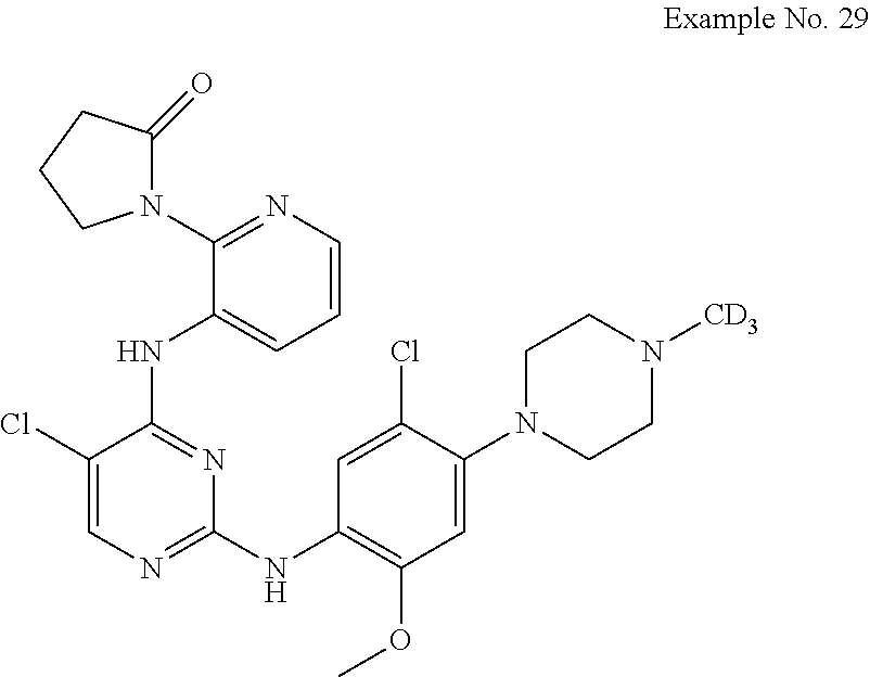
C1=C(N2CCN([CD3])CC2)C(Cl)=CC(NC2=NC=C(Cl)C(NC3=CC=CN=C3N3C(=O)CCC3)=N2)=C1OC
